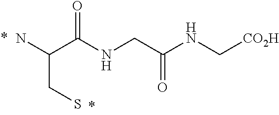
NC(C(NCC(NC[CO2H])=O)=O)CS
